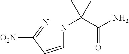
C(NC(C)(C)C(N)=O)=CC(=N)[O2N]
